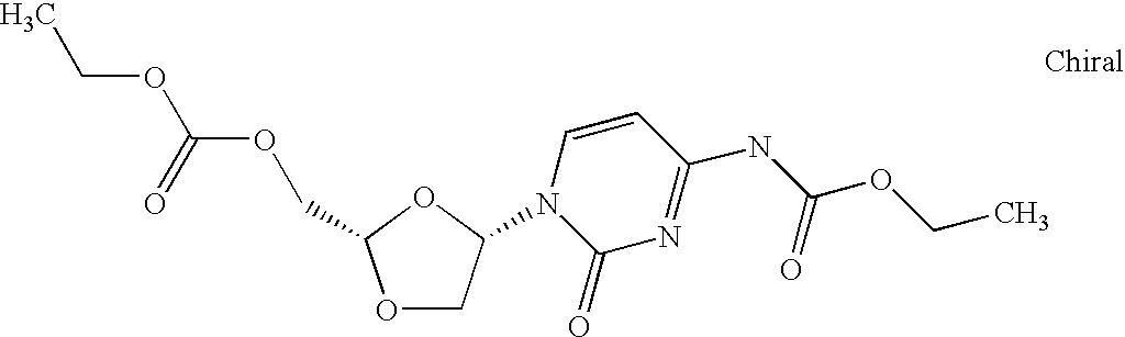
O1CC(N2C(=O)N=C(NC(OCC)=O)C=C2)OC1COC(OCC)=O
